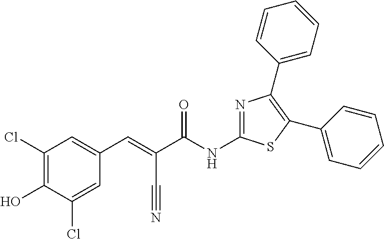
C(C(NC1=NC(C2=CC=CC=C2)=C(C2=CC=CC=C2)S1)=O)(C#N)=CC1=CC(Cl)=C(O)C(Cl)=C1
